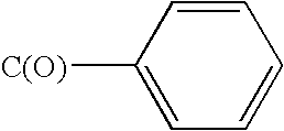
C1=CC([C(O)])=CC=C1
